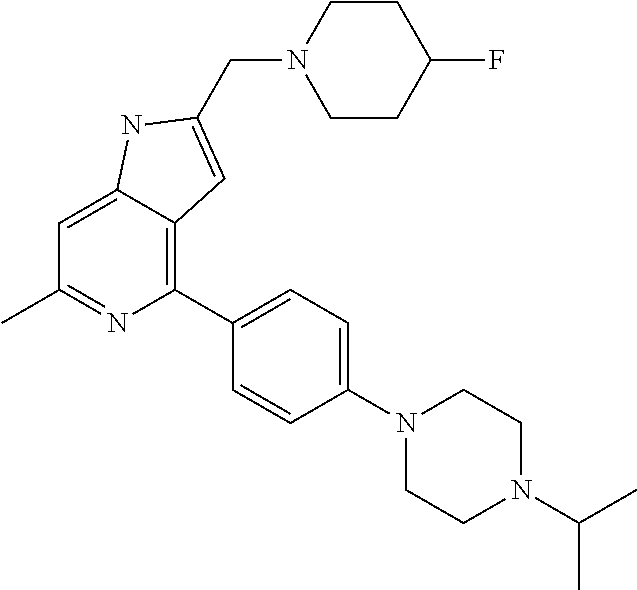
C1=C2C(=C(C3=CC=C(N4CCN(C(C)C)CC4)C=C3)N=C1C)C=C(CN1CCC(F)CC1)N2
